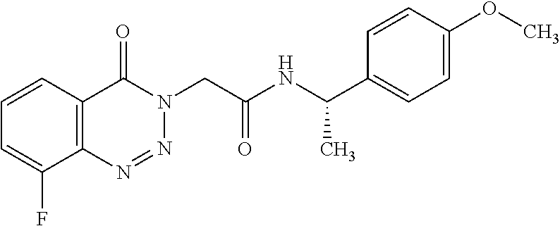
C1=CC=C(F)C2=C1C(=O)N(CC(NC(C1=CC=C(OC)C=C1)C)=O)N=N2
